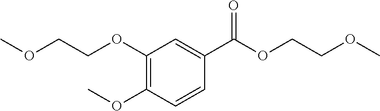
C1(OCCOC)=C(OC)C=CC(C(OCCOC)=O)=C1
